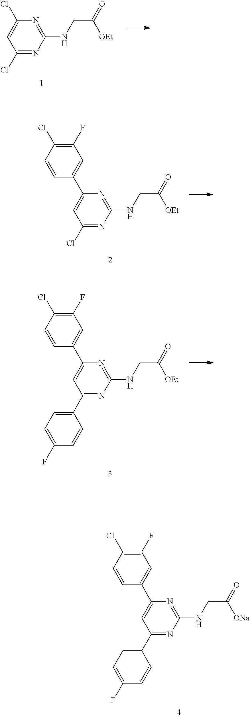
C1(Cl)=CC(Cl)=NC(NCC([OEt])=O)=N1.C1=CC(Cl)=C(F)C=C1C1=CC(Cl)=NC(NCC([OEt])=O)=N1.C1=CC(Cl)=C(F)C=C1C1=CC(C2=CC=C(F)C=C2)=NC(NCC([OEt])=O)=N1.C1=CC(Cl)=C(F)C=C1C1=CC(C2=CC=C(F)C=C2)=NC(NCC([ONa])=O)=N1
